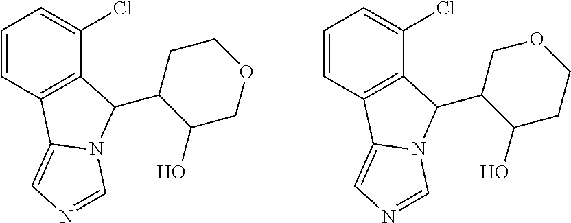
C1=CC2=C(C(Cl)=C1)C(C1C(O)COCC1)N1C2=CN=C1.C1=CC2=C(C(Cl)=C1)C(C1C(O)CCOC1)N1C2=CN=C1
